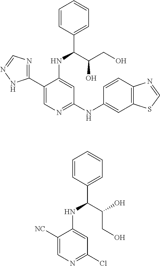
C1(C2=NC=NN2)=CN=C(NC2=CC3=C(C=C2)N=CS3)C=C1NC(C1=CC=CC=C1)C(CO)O.C1([NC])=CN=C(Cl)C=C1NC(C1=CC=CC=C1)C(O)CO
